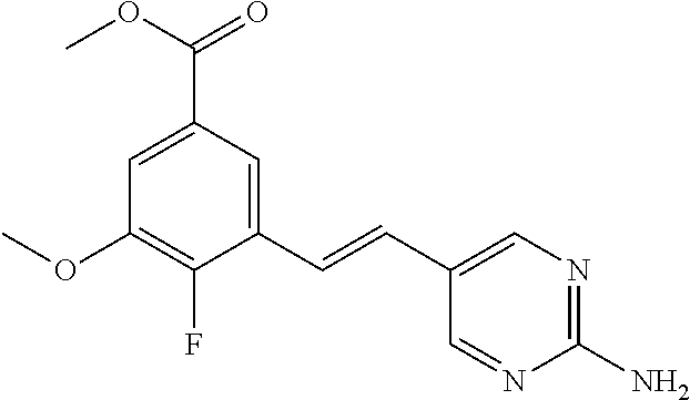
C1(C=CC2=CN=C(N)N=C2)=CC(C(OC)=O)=CC(OC)=C1F
